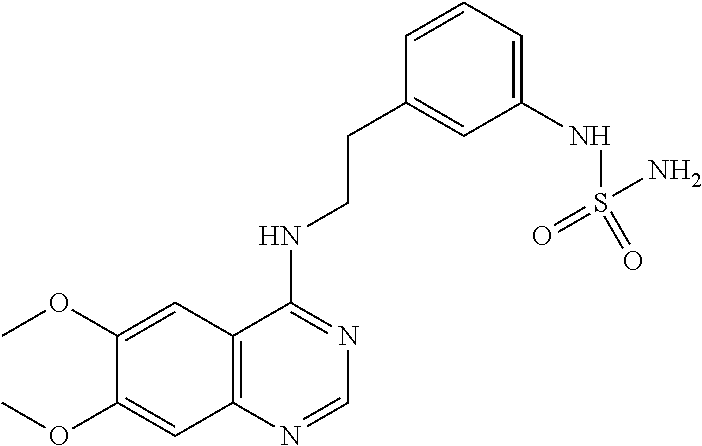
COC1=CC2=C(C=C1OC)N=CN=C2NCCC1=CC(NS(N)(=O)=O)=CC=C1
